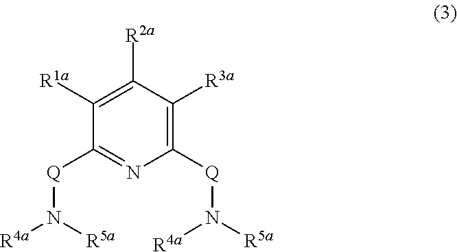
C1([R1a])=C([R2a])C([R3a])=C([Q]N([R4a])[R5a])N=C1[Q]N([R5a])[R4a]
